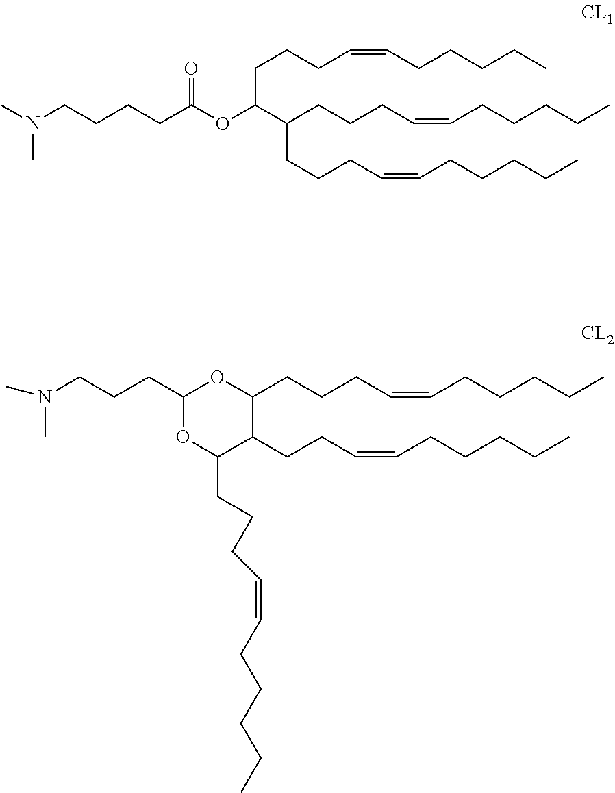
N(CCCCC(OC(C(CCCC=CCCCCC)CCCC=CCCCCC)CCCC=CCCCCC)=O)(C)C.N(C)(C)CCCC1OC(CCCC=CCCCCC)C(CCC=CCCCCC)C(CCCC=CCCCCC)O1
